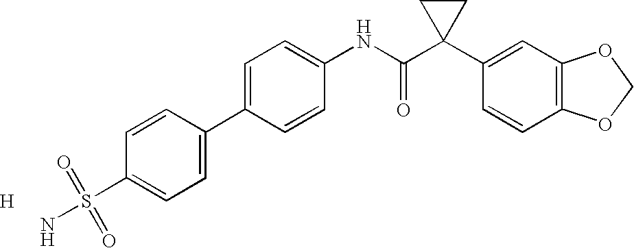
C1=C(C2=CC=C(S(=O)(=O)N)C=C2)C=CC(NC(C2(C3=CC4=C(C=C3)OCO4)CC2)=O)=C1.[H]
